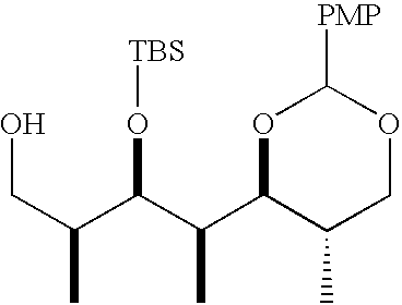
O1C(C(C(C(CO)C)O[TBS])C)C(C)COC1[PMP]
